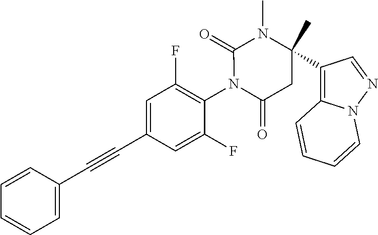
C1=CC(C#CC2=CC(F)=C(N3C(=O)CC(C4=C5N(N=C4)C=CC=C5)(C)N(C)C3=O)C(F)=C2)=CC=C1
